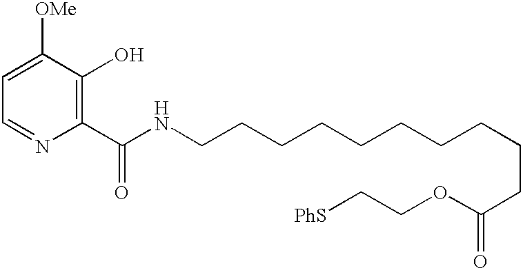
C1=NC(C(NCCCCCCCCCCC(OCC[PhS])=O)=O)=C(O)C([OMe])=C1
